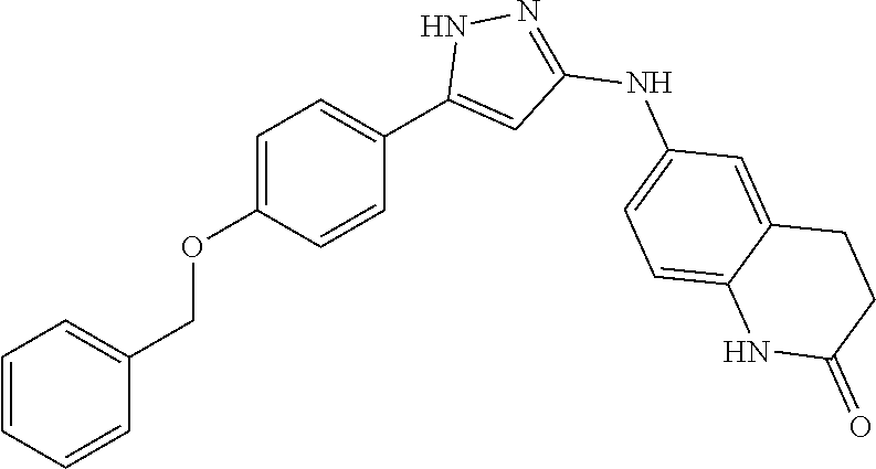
C1=C(OCC2=CC=CC=C2)C=CC(C2=CC(NC3=CC=C4C(=C3)CCC(=O)N4)=NN2)=C1
